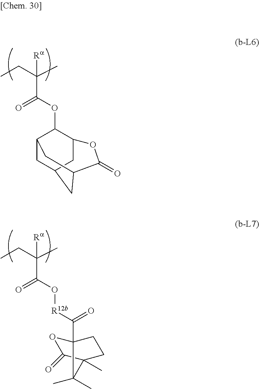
CCC(C)(C(OC1C2CC3CC1CC(C3)C(=O)O2)=O)[Ra].CCC(C)(C(O[R12b]C(=O)C12OC(=O)C(C)(CC1)C2(C)C)=O)[Ra]
